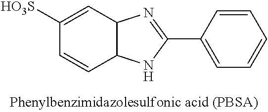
C1([HO3S])=CC2C(C=C1)NC(C1=CC=CC=C1)=N2
